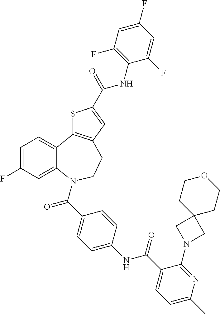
C1=C(F)C=C2C(=C1)C1=C(CCN2C(C2=CC=C(NC(C3=CC=C(C)N=C3N3CC4(C3)CCOCC4)=O)C=C2)=O)C=C(C(=O)NC2=C(F)C=C(F)C=C2F)S1
